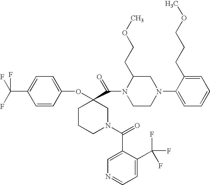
C1(C(N2CCN(C3=CC=CC=C3CCCOC)CC2CCOC)=O)(OC2=CC=C(C(F)(F)F)C=C2)CCCN(C(=O)C2=CN=CC=C2C(F)(F)F)C1
